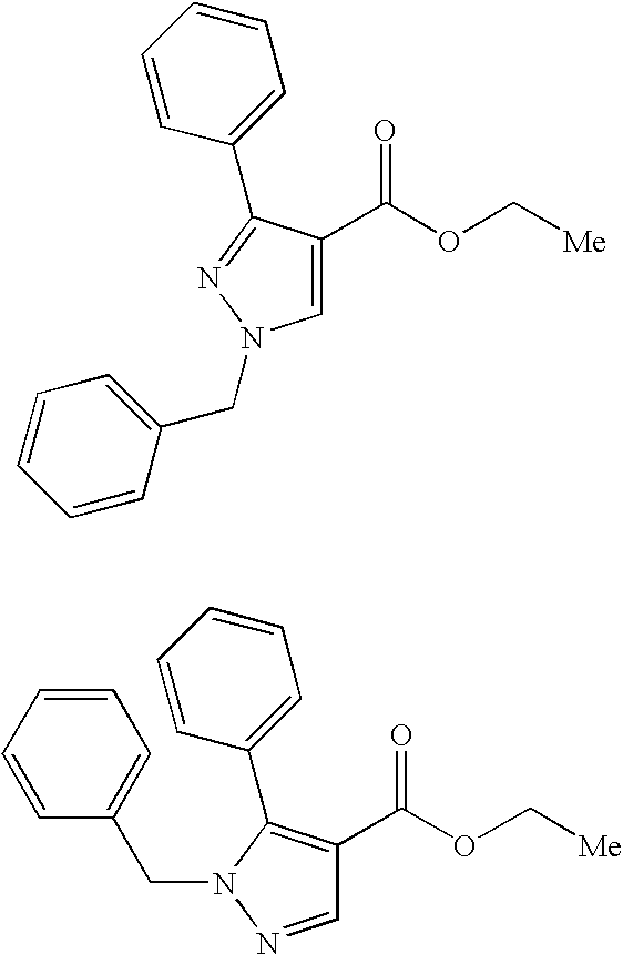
C1=C(C(OC[Me])=O)C(C2=CC=CC=C2)=NN1CC1=CC=CC=C1.C1=NN(CC2=CC=CC=C2)C(C2=CC=CC=C2)=C1C(OC[Me])=O
